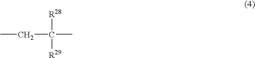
C(C(C)([R28])[R29])C
